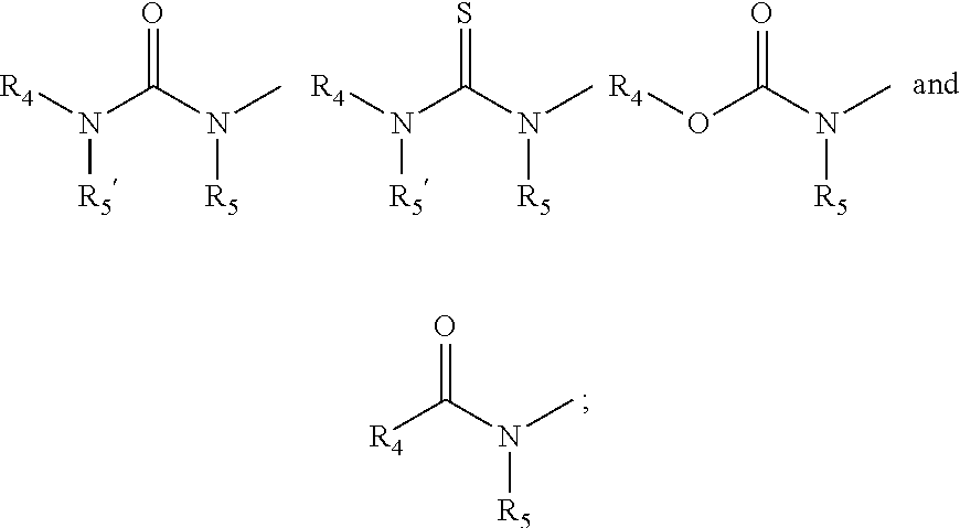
[R4]N(C(N(C)[R5])=O)[R5].[R4]N(C(N(C)[R5])=S)[R5].[R4]OC(N(C)[R5])=O.[R4]C(N(C)[R5])=O
